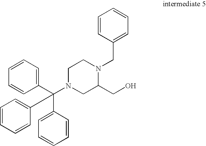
C1=CC(CN2C(CO)CN(C(C3=CC=CC=C3)(C3=CC=CC=C3)C3=CC=CC=C3)CC2)=CC=C1
